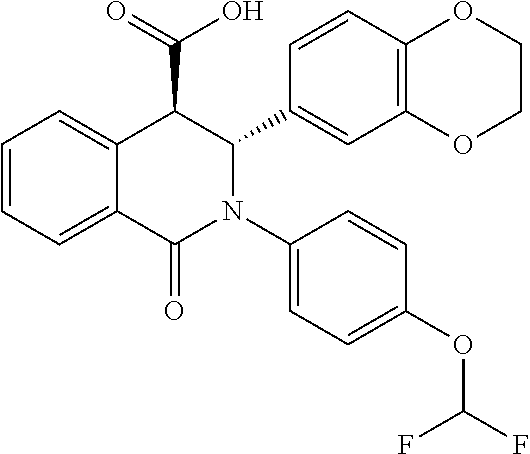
C1=CC=C2C(=C1)C(C(=O)O)C(C1=CC3=C(C=C1)OCCO3)N(C1=CC=C(OC(F)F)C=C1)C2=O
